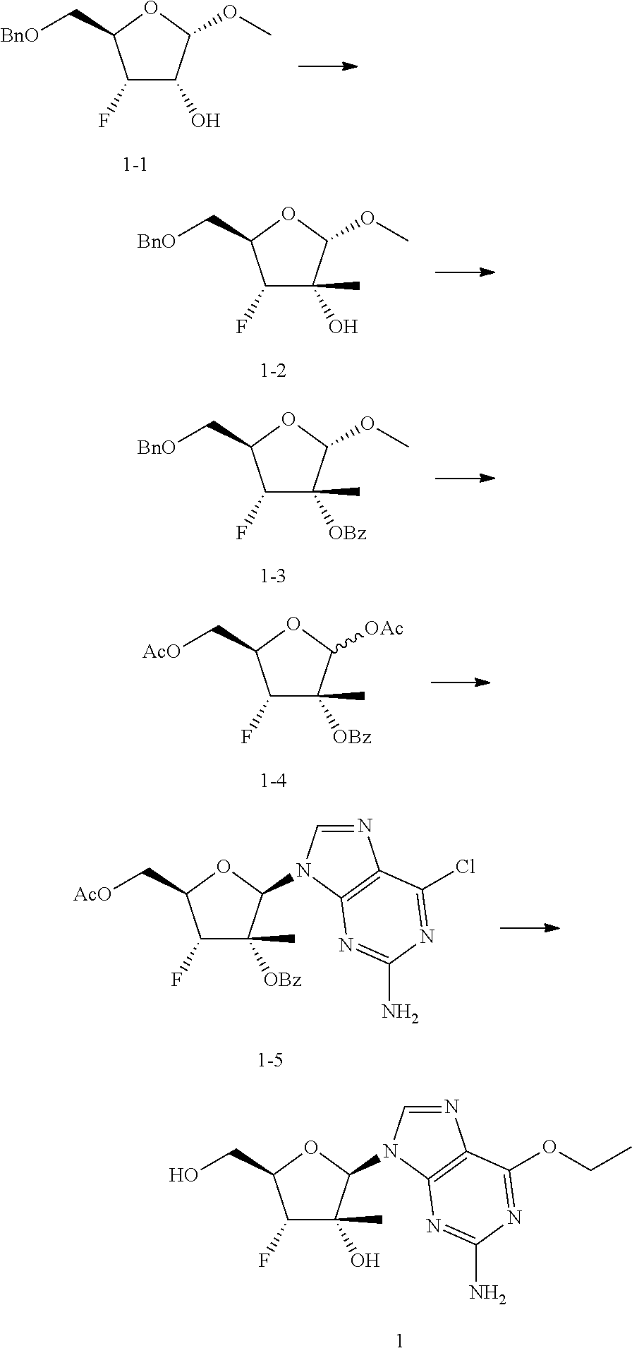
C1(F)C(O)C(OC)OC1C[BnO].C1(F)C(O)(C)C(OC)OC1C[BnO].C1(F)C([OBz])(C)C(OC)OC1C[BnO].C1(F)C([OBz])(C)C([OAc])OC1C[AcO].C1(F)C([OBz])(C)C(N2C=NC3=C2N=C(N)N=C3Cl)OC1C[AcO].C1(F)C(O)(C)C(N2C=NC3=C2N=C(N)N=C3OCC)OC1CO
